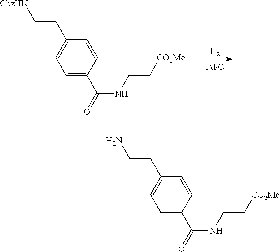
C1=C(C(=O)NCC[CO2Me])C=CC(CCN)=C1.C1=C(C(=O)NCC[CO2Me])C=CC(CC[CbzHN])=C1.[H2]
